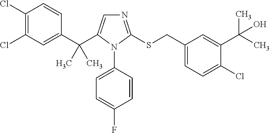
C1(Cl)=C(Cl)C=C(C(C2=CN=C(SCC3=CC=C(Cl)C(C(C)(C)O)=C3)N2C2=CC=C(F)C=C2)(C)C)C=C1
